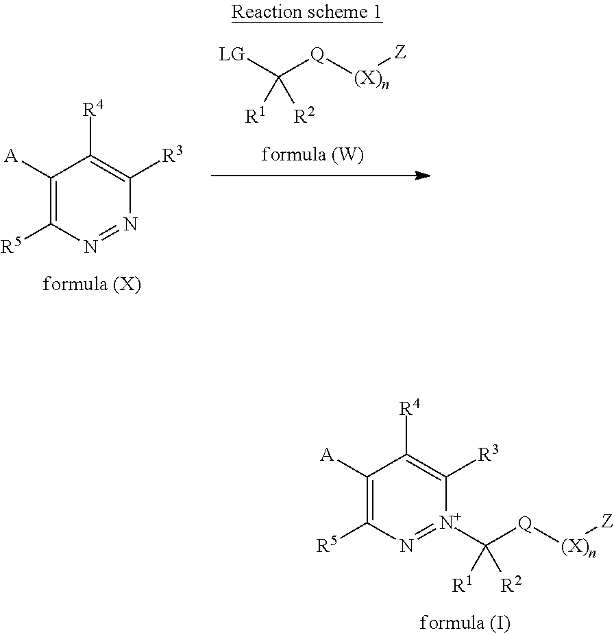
C1([A])=C([R5])N=[N+](C([Q][(X)n][Z])([R2])[R1])C([R3])=C1[R4].C1([A])=C([R5])N=NC([R3])=C1[R4].[LG]C([Q][(X)n][Z])([R2])[R1]
